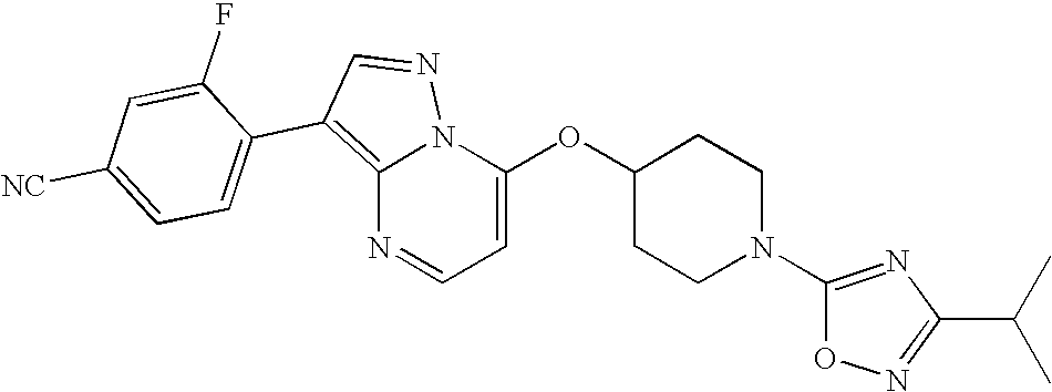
C12=C(C3=CC=C([NC])C=C3F)C=NN1C(OC1CCN(C3=NC(C(C)C)=NO3)CC1)=CC=N2
